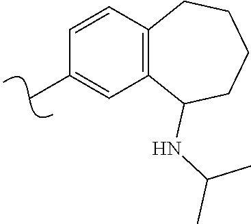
CC1=CC2=C(C=C1)CCCCC2NC(C)C
